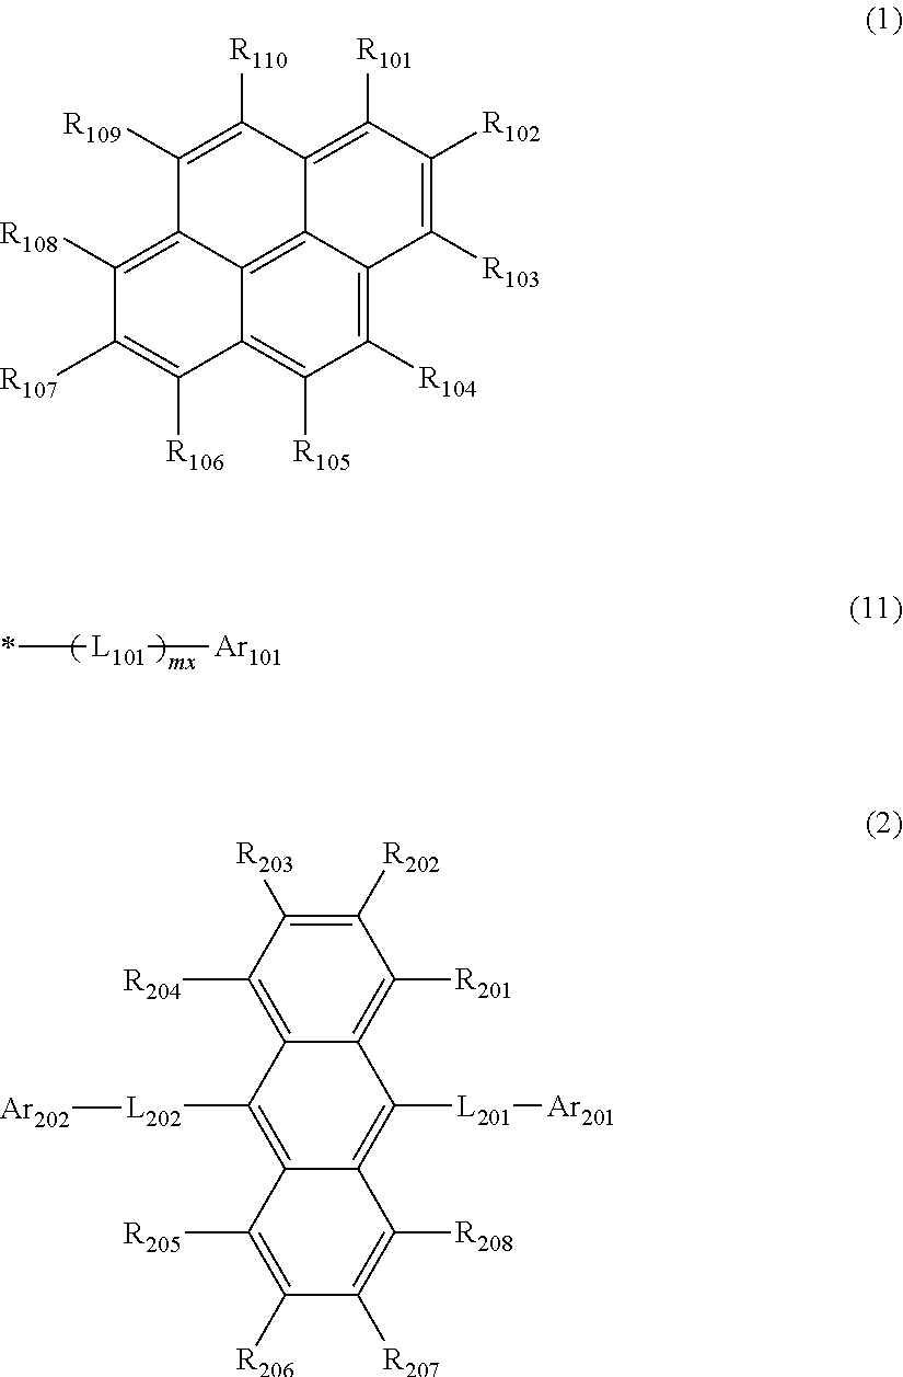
*[L101][Ar101].C1([R109])=C([R110])C2=C([R101])C([R102])=C([R103])C3=C([R104])C([R105])=C4C(=C23)C1=C([R108])C([R107])=C4[R106].C12=C([R204])C([R203])=C([R202])C([R201])=C1C([L201][Ar201])=C1C(=C2[L202][Ar202])C([R205])=C([R206])C([R207])=C1[R208]
